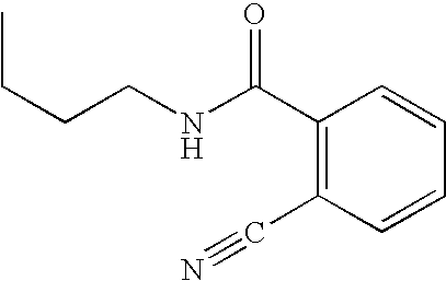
C1(C(NCCCC)=O)=C(C#N)C=CC=C1
